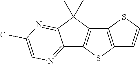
C12=NC=C(Cl)N=C1C(C)(C)C1=C2SC2=C1SC=C2
